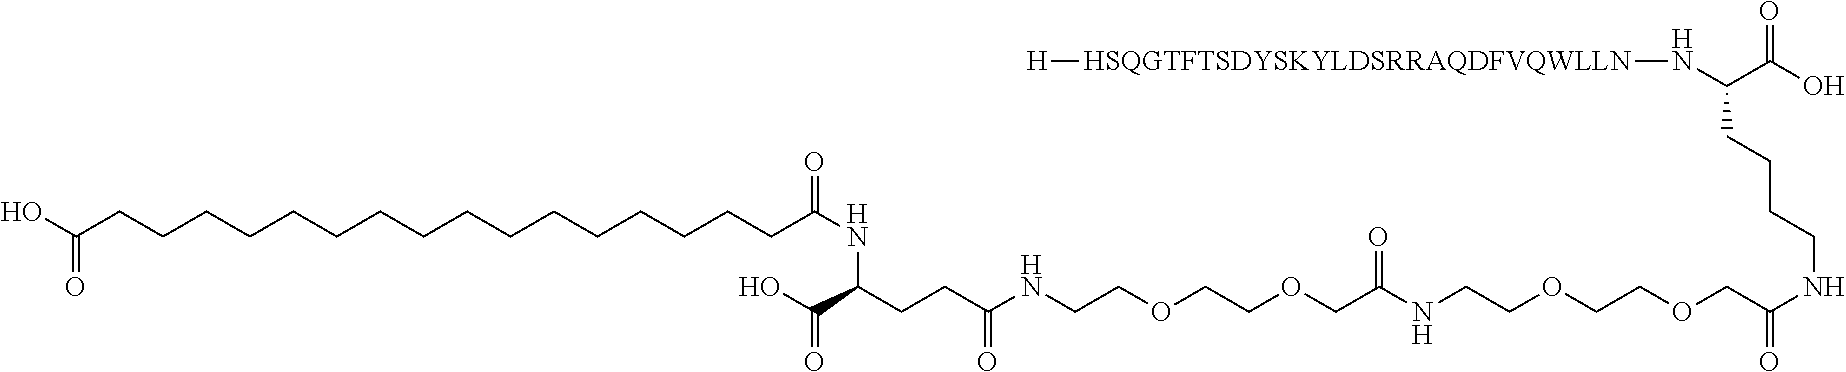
C(CCC(NCCOCCOCC(NCCOCCOCC(NCCCCC(N[HSQGTFTSDYSKYLDSRRAQDFVQWLLN][H])C(=O)O)=O)=O)=O)(NC(CCCCCCCCCCCCCCCCC(O)=O)=O)C(=O)O
